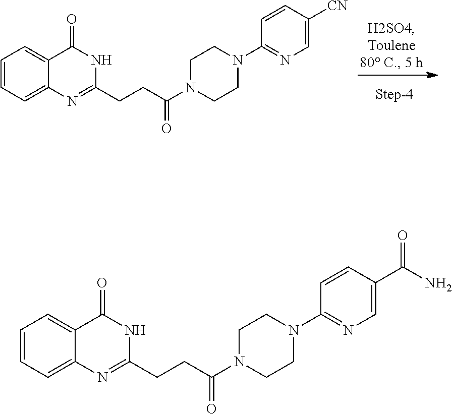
C1=CC=C2C(=C1)C(=O)NC(CCC(N1CCN(C3=NC=C([CN])C=C3)CC1)=O)=N2.C1=CC=C2C(=C1)C(=O)NC(CCC(N1CCN(C3=NC=C(C(N)=O)C=C3)CC1)=O)=N2
